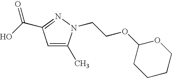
C1=C(C)N(CCOC2CCCCO2)N=C1C(=O)O
